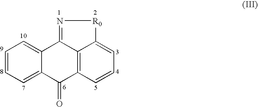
C12=CC=CC=C1C(=O)C1=C3C2=N[R0]C3=CC=C1
